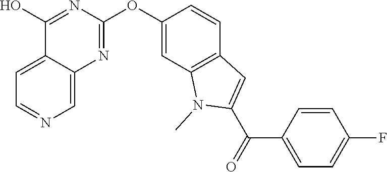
C12=CC=NC=C1N=C(OC1=CC3=C(C=C1)C=C(C(C1=CC=C(F)C=C1)=O)N3C)N=C2O
